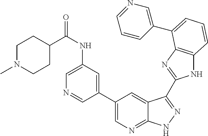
C1(C2=CN=C3C(=C2)C(C2=NC4=C(N2)C=CC=C4C2=CN=CC=C2)=NN3)=CC(NC(C2CCN(C)CC2)=O)=CN=C1
